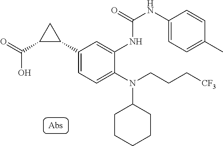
C1(C2CC2C(O)=O)=CC=C(N(CCC[CF3])C2CCCCC2)C(NC(NC2=CC=C(C)C=C2)=O)=C1
